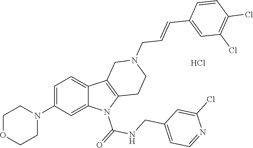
C1=C(N2CCOCC2)C=C2C(=C1)C1=C(N2C(=O)NCC2=CC=NC(Cl)=C2)CCN(CC=CC2=CC(Cl)=C(Cl)C=C2)C1.Cl
